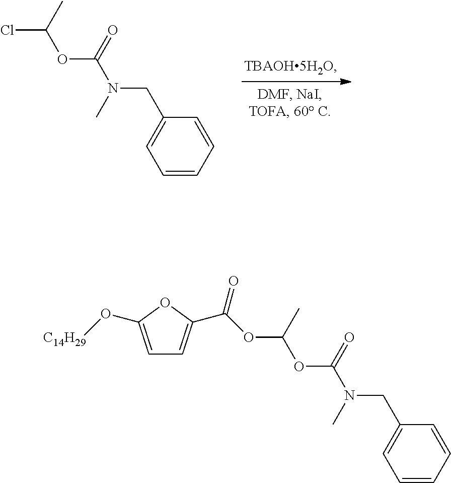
C1=CC=CC(CN(C(=O)OC(Cl)C)C)=C1.C1=CC=CC(CN(C(=O)OC(OC(=O)C2=CC=C(O[C14H29])O2)C)C)=C1
